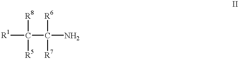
[R1]C(C([R7])([R6])N)([R8])[R5]
